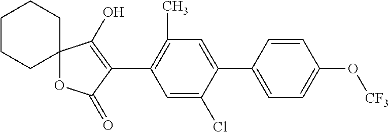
C12(OC(=O)C(C3=C(C)C=C(C4=CC=C(O[CF3])C=C4)C(Cl)=C3)=C1O)CCCCC2
